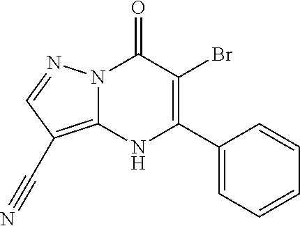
N12C(=C(C#N)C=N1)NC(C1=CC=CC=C1)=C(Br)C2=O
